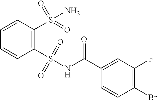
C1(Br)=C(F)C=C(C(NS(C2=C(S(N)(=O)=O)C=CC=C2)(=O)=O)=O)C=C1
